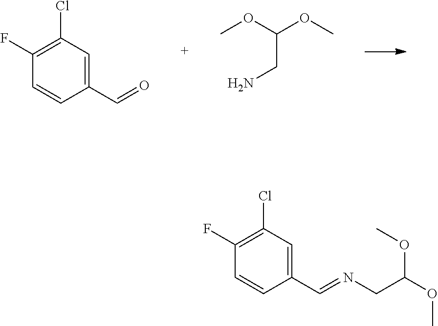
C1(F)=C(Cl)C=C(C=O)C=C1.COC(OC)CN.C1(F)=C(Cl)C=C(C=NCC(OC)OC)C=C1
